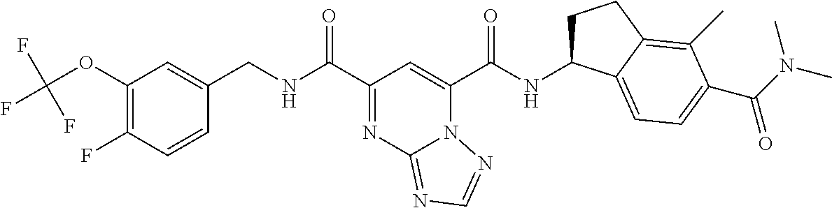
C1(OC(F)(F)F)=C(F)C=CC(CNC(C2=NC3=NC=NN3C(C(NC3CCC4=C(C)C(C(N(C)C)=O)=CC=C34)=O)=C2)=O)=C1
